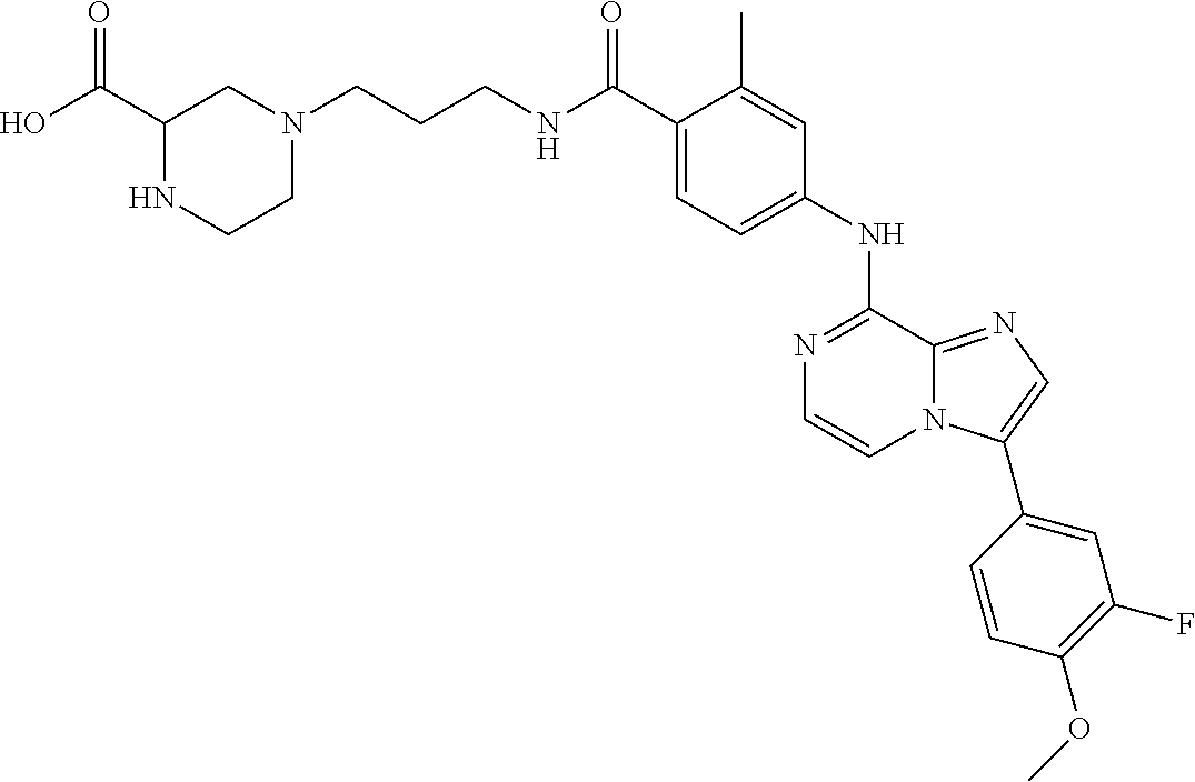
N(C(C1=CC=C(NC2=NC=CN3C2=NC=C3C2=CC(F)=C(OC)C=C2)C=C1C)=O)CCCN1CC(C(O)=O)NCC1
